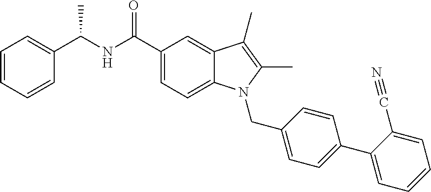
C1=CC=CC(C(NC(C2=CC=C3C(=C2)C(C)=C(C)N3CC2=CC=C(C3=CC=CC=C3C#N)C=C2)=O)C)=C1
